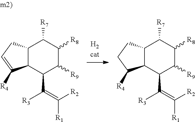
C12C(CC=C1[R4])C([R7])C([R8])C([R9])C2C(=C([R2])[R1])[R3].C12C(CCC1[R4])C([R7])C([R8])C([R9])C2C(=C([R2])[R1])[R3]
